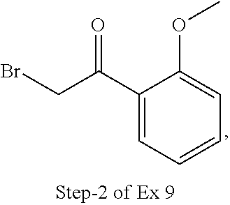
C1(C(=O)CBr)=CC=CC=C1OC
